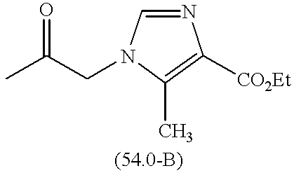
N1=CN(CC(C)=O)C(C)=C1[CO2Et]
